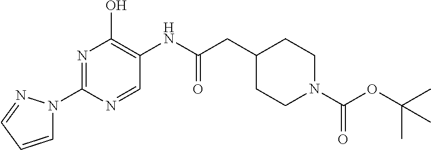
N1=C(N2C=CC=N2)N=CC(NC(CC2CCN(C(OC(C)(C)C)=O)CC2)=O)=C1O
